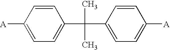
C1=CC([A])=CC=C1C(C)(C)C1=CC=C([A])C=C1
